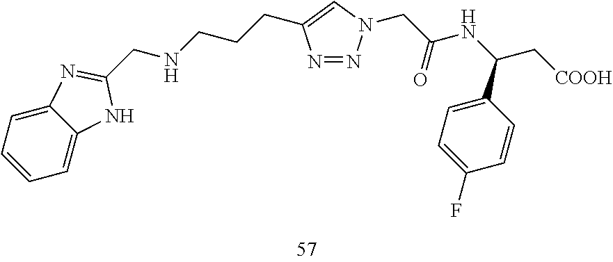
C12=CC=CC=C1NC(CNCCCC1=CN(CC(NC(C[COOH])C3=CC=C(F)C=C3)=O)N=N1)=N2
